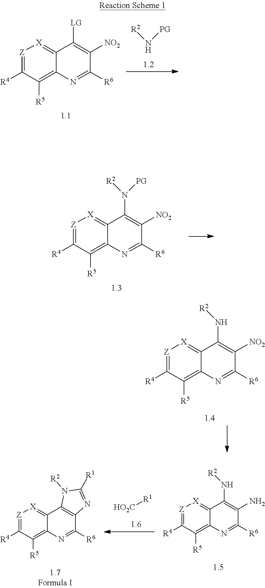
[Z]1=C([R4])C([R5])=C2C(=[X]1)C([LG])=C([NO2])C([R6])=N2.[R2]N[PG].[Z]1=C([R4])C([R5])=C2C(=[X]1)C(N([R2])[PG])=C([NO2])C([R6])=N2.[Z]1=C([R4])C([R5])=C2C(=[X]1)C(N[R2])=C([NO2])C([R6])=N2.[Z]1=C([R4])C([R5])=C2C(=[X]1)C(N[R2])=C(N)C([R6])=N2.[Z]1=C([R4])C([R5])=C2C(=[X]1)C1=C(C([R6])=N2)N=C([R1])N1[R2].[HO2C][R1]
